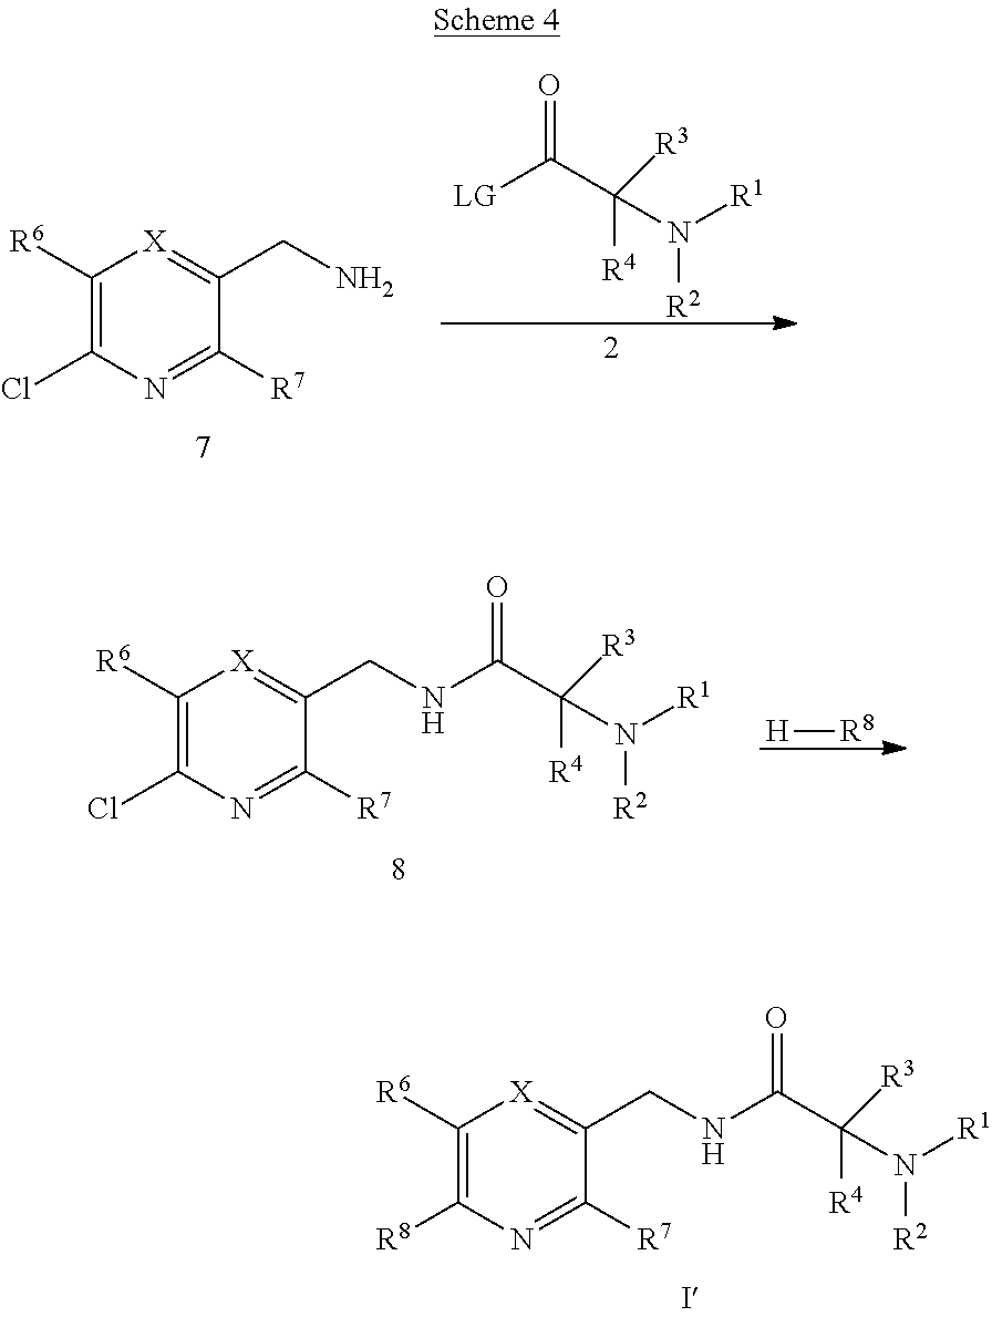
C1([R6])=C([R8])N=C([R7])C(CNC(C(N([R2])[R1])([R4])[R3])=O)=[X]1.C1([R6])=C(Cl)N=C([R7])C(CN)=[X]1.[LG]C(C(N([R2])[R1])([R4])[R3])=O.C1([R6])=C(Cl)N=C([R7])C(CNC(C(N([R2])[R1])([R4])[R3])=O)=[X]1.[H][R8]
